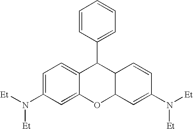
C1=C(N([Et])[Et])C=C2C(=C1)C(C1=CC=CC=C1)C1C(O2)C=C(N([Et])[Et])C=C1
